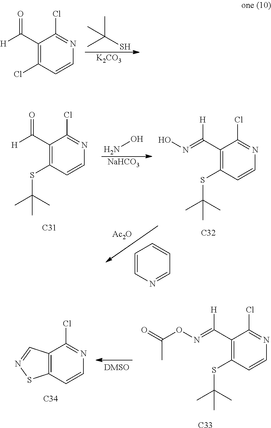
C1(C([H])=O)=C(Cl)C=CN=C1Cl.CC(S)(C)C.[K2CO3].C1(C([H])=O)=C(SC(C)(C)C)C=CN=C1Cl.[C31].NO.[NaHCO3].C1(C(=NO)[H])=C(SC(C)(C)C)C=CN=C1Cl.[C32].C1=CN=CC=C1.[Ac2O].C1(C(=NOC(C)=O)[H])=C(SC(C)(C)C)C=CN=C1Cl.[C33].C12=C(C=CN=C1Cl)SN=C2.[C34]
